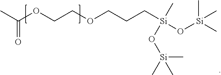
CC(OCCOCCC[Si](O[Si](C)(C)C)(C)O[Si](C)(C)C)=O
